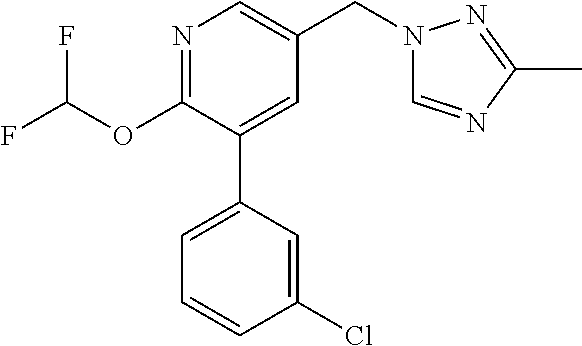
C1(OC(F)F)=NC=C(CN2C=NC(C)=N2)C=C1C1=CC=CC(Cl)=C1
